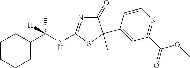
C1CCCC(C(NC2=NC(=O)C(C3=CC(C(=O)OC)=NC=C3)(C)S2)(C)[H])C1
